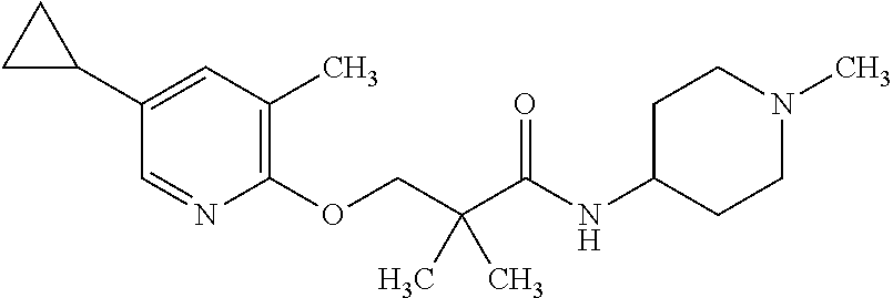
C1=C(C2CC2)C=NC(OCC(C(NC2CCN(C)CC2)=O)(C)C)=C1C
